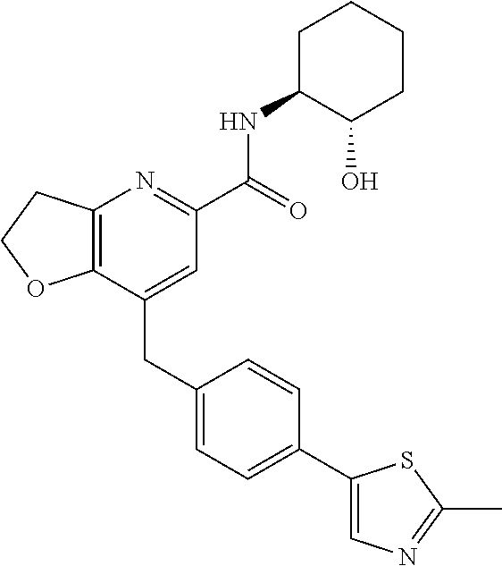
C12=C(CCO1)N=C(C(NC1C(O)CCCC1)=O)C=C2CC1=CC=C(C2=CN=C(C)S2)C=C1
